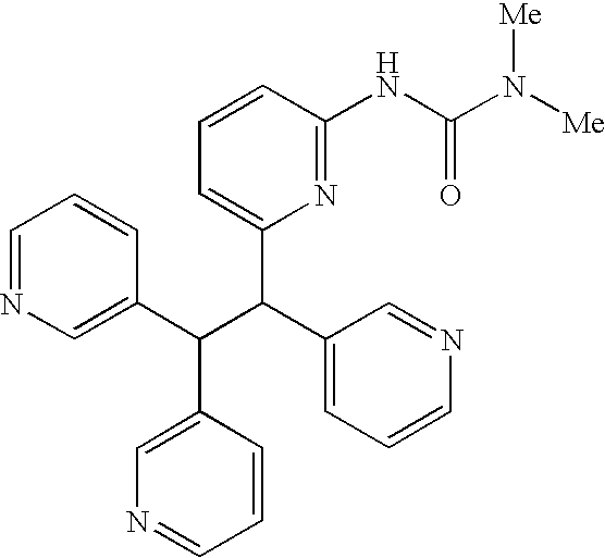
C1=NC=C(C(C(C2=CC=CN=C2)C2=CC=CC(NC(N([Me])[Me])=O)=N2)C2=CN=CC=C2)C=C1
